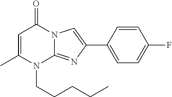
N12C(=NC(C3=CC=C(F)C=C3)=C1)N(CCCCC)C(C)=CC2=O
